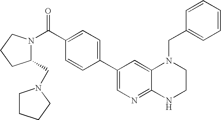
C1(C(N2C(CN3CCCC3)CCC2)=O)=CC=C(C2=CN=C3C(=C2)N(CC2=CC=CC=C2)CCN3)C=C1
